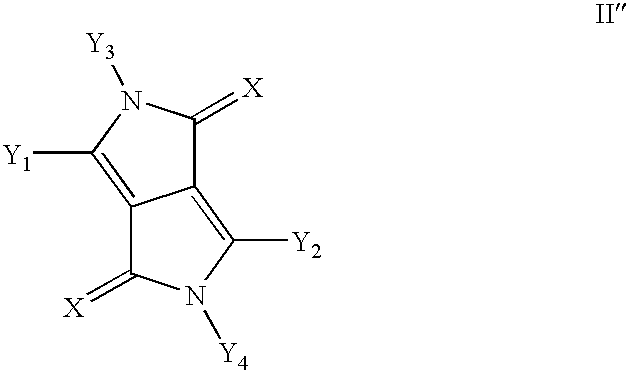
C12=C([Y1])N([Y3])C(=[X])C1=C([Y2])N([Y4])C2=[X]
